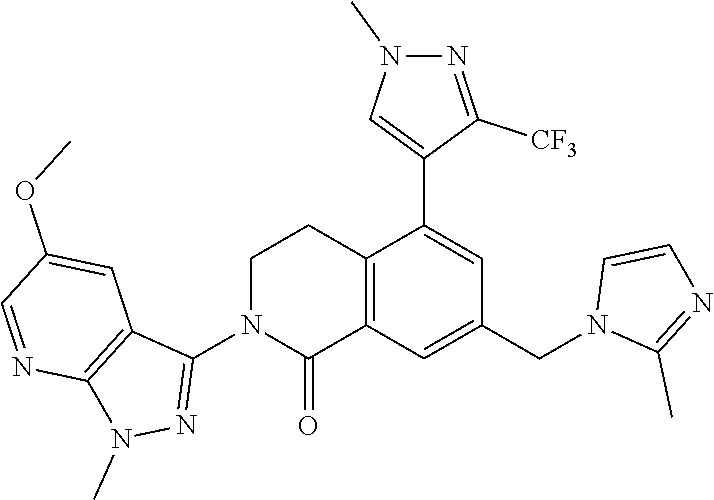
C12=C(C=C(CN3C(C)=NC=C3)C=C1C1=CN(C)N=C1[CF3])C(=O)N(C1=NN(C)C3=C1C=C(OC)C=N3)CC2
